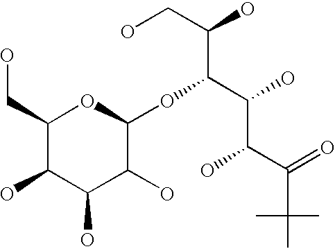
C1(CO)C(O)C(O)C(O)C(OC(C(O)C(O)C(=O)C(C)(C)C)C(CO)O)O1
